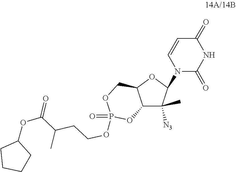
N1(C2OC3COP(=O)(OCCC(C(OC4CCCC4)=O)C)OC3C2(C)[N3])C(=O)NC(=O)C=C1
